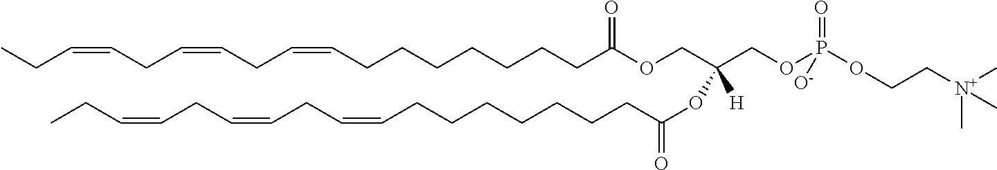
C(CC=CCCCCCCCC(OCC(COP(OCC[N+](C)(C)C)(=O)[O-])(OC(CCCCCCCC=CCC=CCC=CCC)=O)[H])=O)=CCC=CCC
